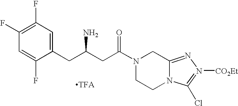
C1(CC(CC(N2CCN3C(=NN([CO2Et])=C3Cl)C2)=O)N)=CC(F)=C(F)C=C1F.[TFA]
